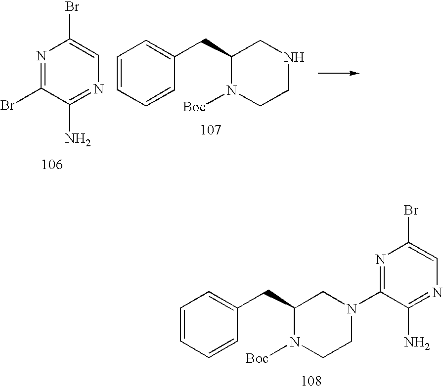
C1=CC=CC(CC2N([Boc])CCN(C3=NC(Br)=CN=C3N)C2)=C1.N1=C(Br)C(N)=NC=C1Br.C1=CC=CC(CC2N([Boc])CCNC2)=C1
